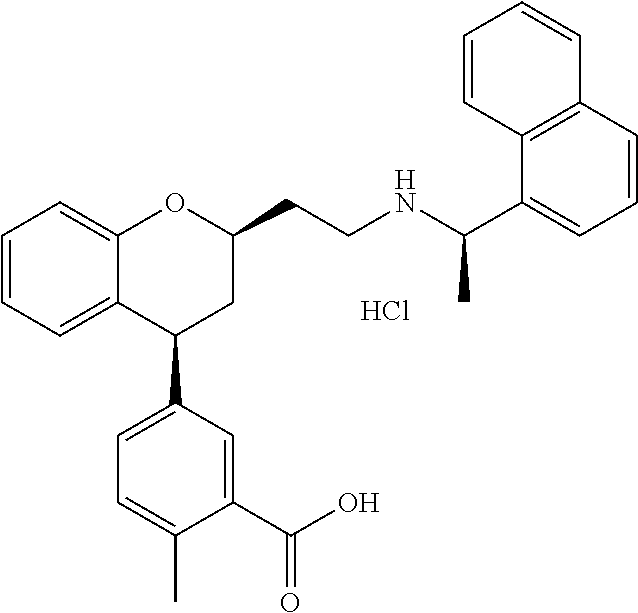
C1=CC=C2C(=C1)OC(CCNC(C1=CC=CC3=C1C=CC=C3)C)CC2C1=CC=C(C)C(C(O)=O)=C1.Cl
